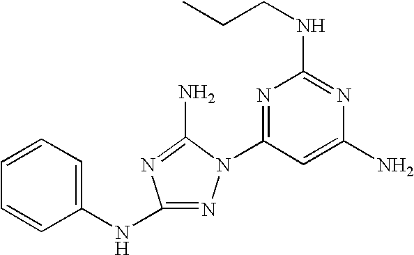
N1=C(NC2=CC=CC=C2)N=C(N)N1C1=NC(NCCC)=NC(N)=C1
